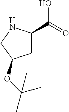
C1C(C(=O)O)NCC1OC(C)(C)C
